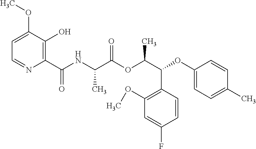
C1=C(OC)C(O)=C(C(NC(C(OC(C(C2=C(OC)C=C(F)C=C2)OC2=CC=C(C)C=C2)C)=O)C)=O)N=C1
